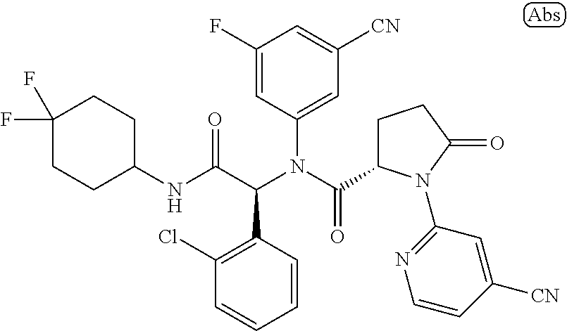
C1(F)=CC(N(C(=O)C2CCC(=O)N2C2=NC=CC([CN])=C2)C(C(NC2CCC(F)(F)CC2)=O)C2=C(Cl)C=CC=C2)=CC([CN])=C1
